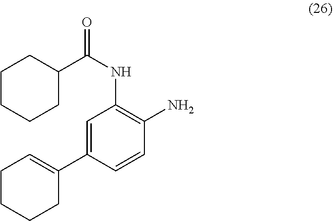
C1=C(C2=CCCCC2)C=CC(N)=C1NC(=O)C1CCCCC1
